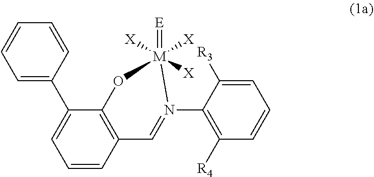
C1(C2=CC=CC3=C2O[M]([X])(=[E])([X])([X])N(C2=C([R4])C=CC=C2[R3])=C3)=CC=CC=C1
